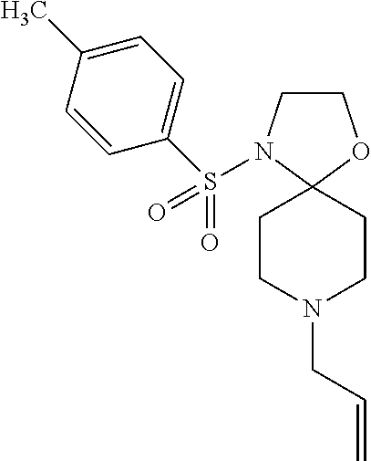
C1CN(S(C2=CC=C(C)C=C2)(=O)=O)C2(O1)CCN(CC=C)CC2
